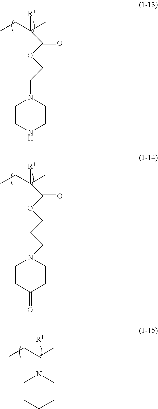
CCC(C)([R1])C(OCCN1CCNCC1)=O.CCC(C)([R1])C(OCCCN1CCC(=O)CC1)=O.CCC(C)([R1])N1CCCCC1
